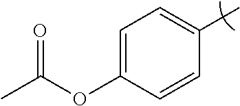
C1=C(OC(C)=O)C=CC(C)=C1
